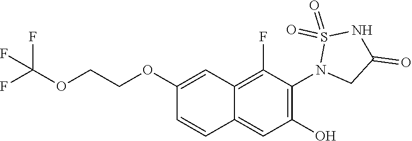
C1(OCCOC(F)(F)F)=CC2=C(F)C(N3CC(=O)NS3(=O)=O)=C(O)C=C2C=C1
